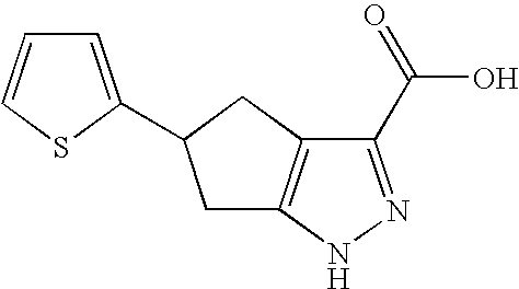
C1C2=C(CC1C1=CC=CS1)C(C(=O)O)=NN2
